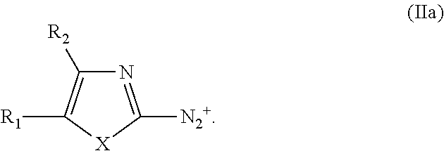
N1=C([N2+])[X]C([R1])=C1[R2]
